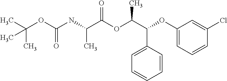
N(C(C(OC(C(C1=CC=CC=C1)OC1=CC=CC(Cl)=C1)C)=O)C)C(OC(C)(C)C)=O
